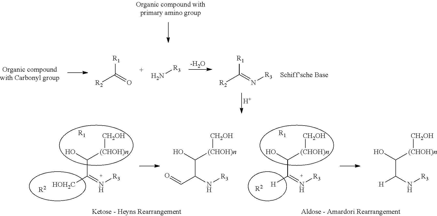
[-H2O].[H].[R1]C(=O)[R2].N[R3].[R1]C(=N[R3])[R2].C(C(=N[R3])[HOH2C])(O)[(CHOH)n][CH2OH].[R1].[R2].C(C(N[R3])C=O)(O)[(CHOH)n][CH2OH].C(C(=N[R3])[H])(O)[(CHOH)n][CH2OH].[R1].[R2].C(C(N[R3])[H])(O)[(CHOH)n][CH2OH]
